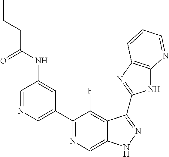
C1=NC=C(C2=NC=C3C(=C2F)C(C2=NC4=C(N2)N=CC=C4)=NN3)C=C1NC(CCC)=O
